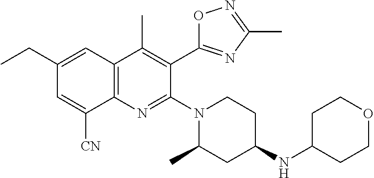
C1(CC)=CC2=C(N=C(N3CCC(NC4CCOCC4)CC3C)C(C3=NC(C)=NO3)=C2C)C([CN])=C1
